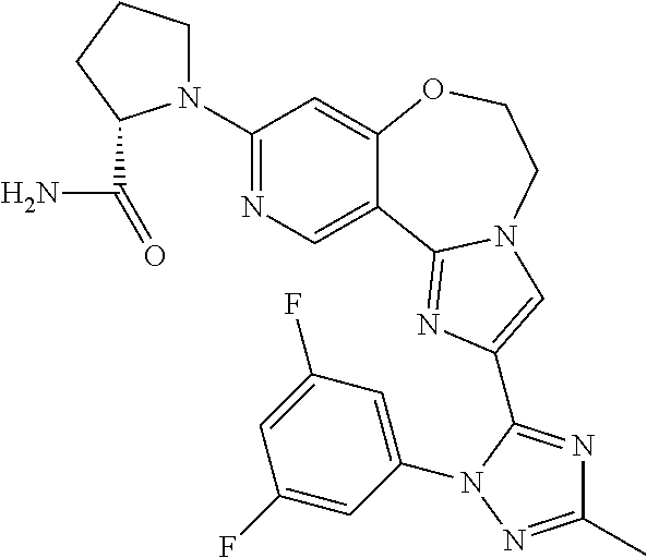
C1(N2CCCC2C(N)=O)=NC=C2C(=C1)OCCN1C2=NC(C2=NC(C)=NN2C2=CC(F)=CC(F)=C2)=C1
